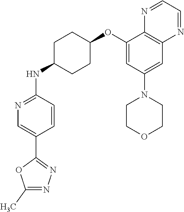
C1(OC2CCC(NC3=NC=C(C4=NN=C(C)O4)C=C3)CC2)=CC(N2CCOCC2)=CC2=C1N=CC=N2
